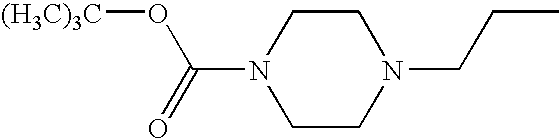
C1CN(C(O[(H3C)3C])=O)CCN1CCC
